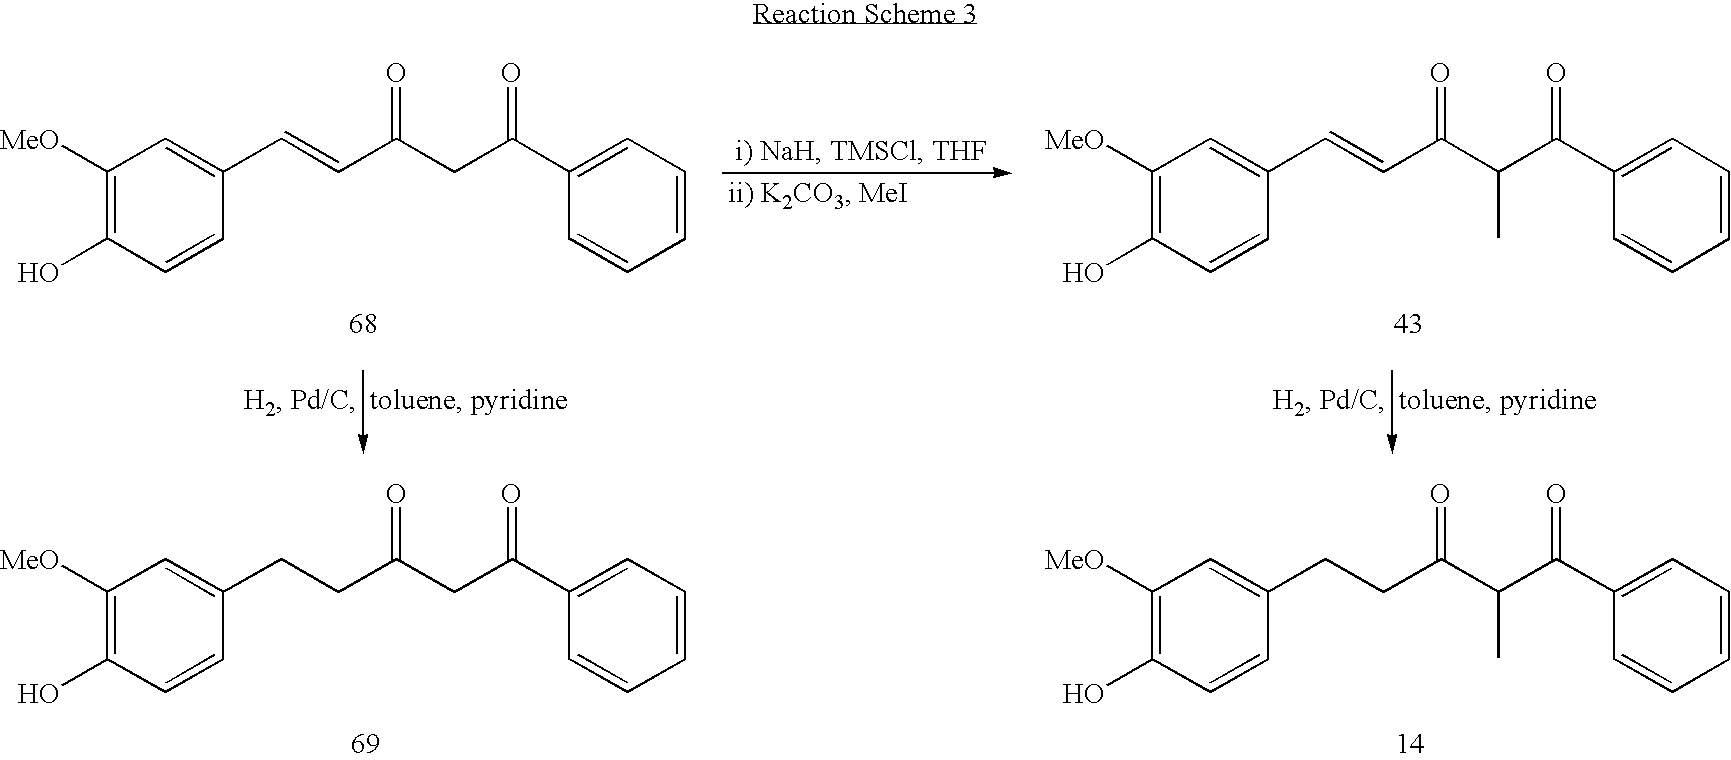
C1([MeO])=C(O)C=CC(C=CC(CC(C2=CC=CC=C2)=O)=O)=C1.C1([MeO])=C(O)C=CC(C=CC(C(C(C2=CC=CC=C2)=O)C)=O)=C1.C1([MeO])=C(O)C=CC(CCC(CC(C2=CC=CC=C2)=O)=O)=C1.C1([MeO])=C(O)C=CC(CCC(C(C(C2=CC=CC=C2)=O)C)=O)=C1
